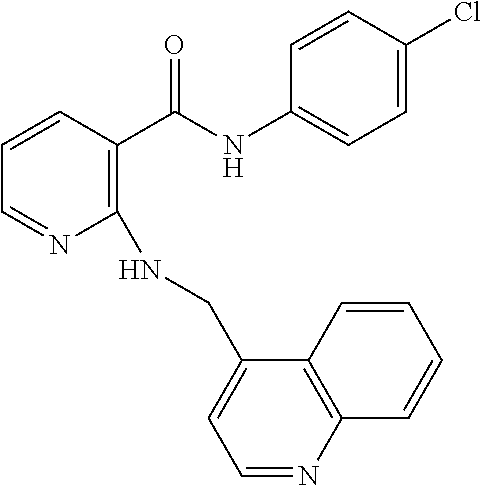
C1(NCC2=CC=NC3=C2C=CC=C3)=C(C(NC2=CC=C(Cl)C=C2)=O)C=CC=N1
